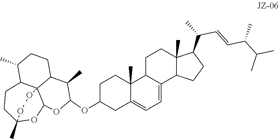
C1C(OC2OC3C45C(C(C)CCC4C2C)CCC(C)(O3)OO5)CC2=CC=C3C(C2(C)C1)CCC1(C)C3CCC1C(C)C=CC(C(C)C)C
